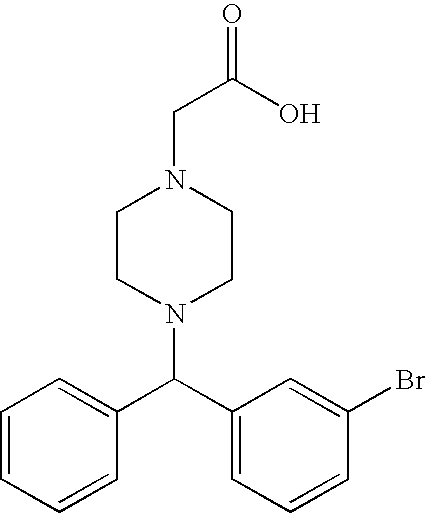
C1=CC=CC(C(C2=CC=CC(Br)=C2)N2CCN(CC(=O)O)CC2)=C1
